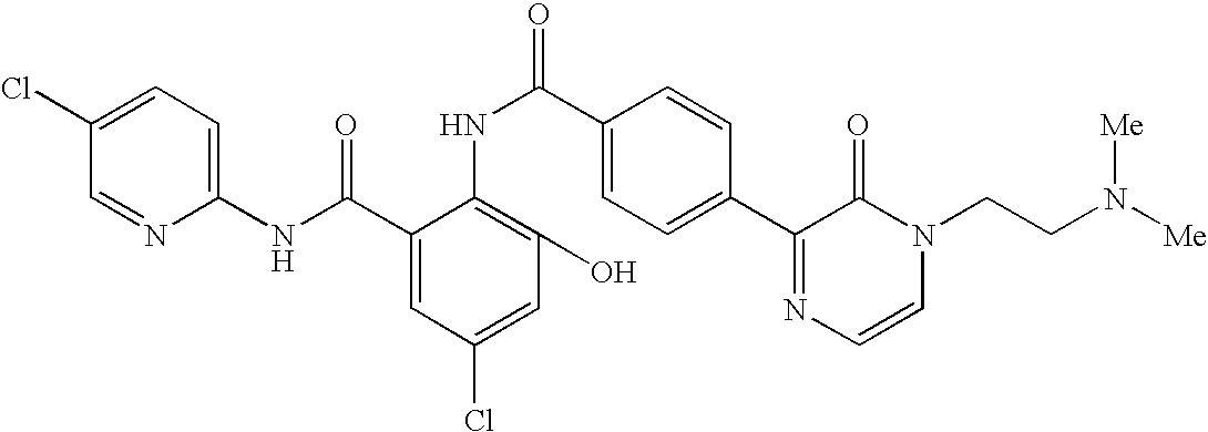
C1(Cl)=CC=C(NC(C2=CC(Cl)=CC(O)=C2NC(=O)C2=CC=C(C3=NC=CN(CCN([Me])[Me])C3=O)C=C2)=O)N=C1
